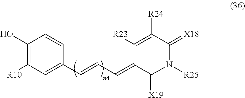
C1(O)=C([R10])C=C(C=CC=C2C([R23])=C([R24])C(=[X18])N([R25])C2=[X19])C=C1
